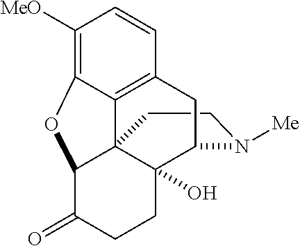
C1CN([Me])C2C3(O)C14C1=C(C=CC([MeO])=C1OC4C(=O)CC3)C2
